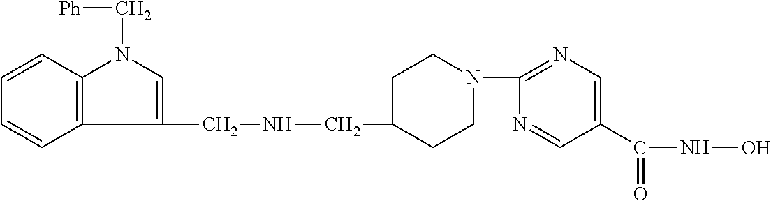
C1(CNCC2CCN(C3=NC=C(C(NO)=O)C=N3)CC2)=CN(C[Ph])C2=C1C=CC=C2
